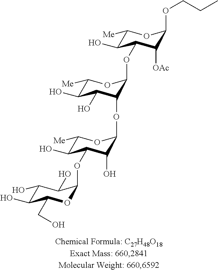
C1(O)C(O)C(CO)OC(OC2C(O)C([Me])OC(OC3C(O)C(O)C([Me])OC3OC3C(O)C([Me])OC(OCCC)C3[OAc])C2O)C1O
